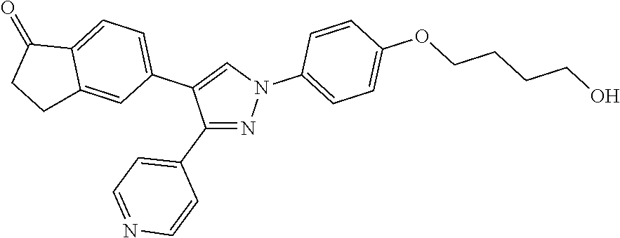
C1(N2N=C(C3=CC=NC=C3)C(C3=CC=C4C(=C3)CCC4=O)=C2)=CC=C(OCCCCO)C=C1
